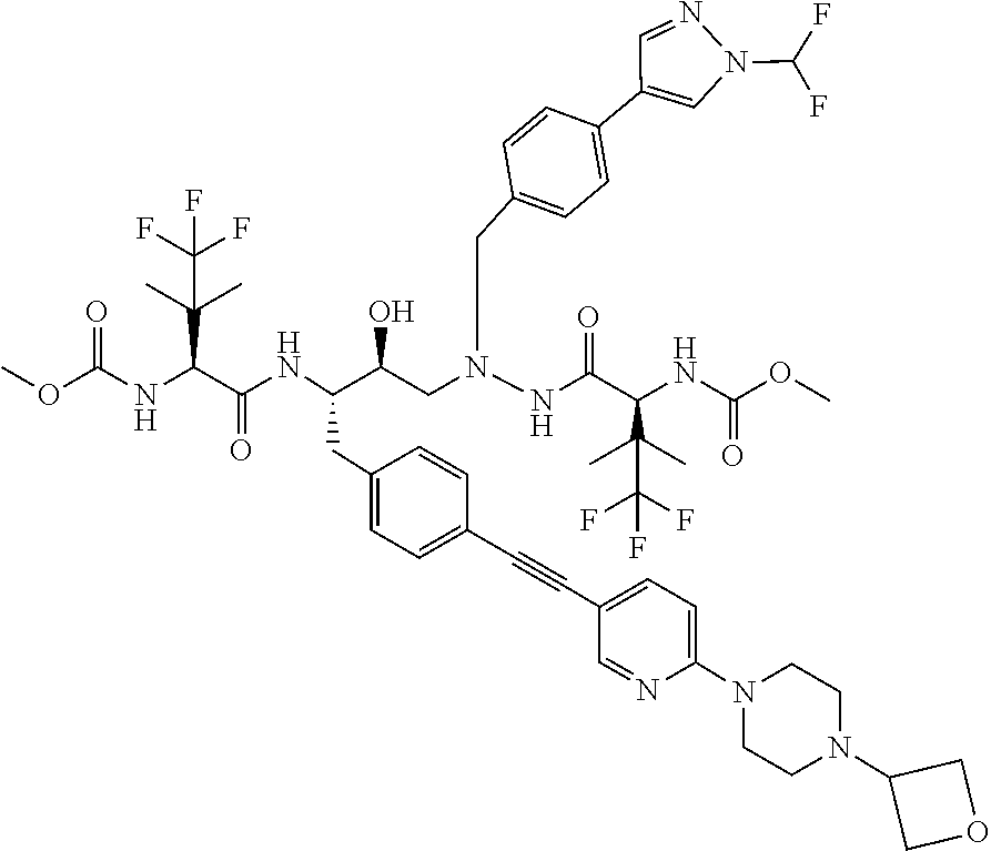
O(C(=O)NC(C(=O)NC(C(CN(CC1=CC=C(C2=CN(C(F)F)N=C2)C=C1)NC(C(C(C)(C)C(F)(F)F)NC(OC)=O)=O)O)CC1=CC=C(C#CC2=CC=C(N3CCN(C4COC4)CC3)N=C2)C=C1)C(C)(C)C(F)(F)F)C
